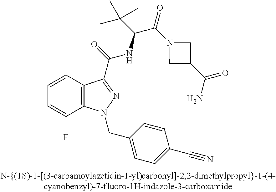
C1=CC2=C(C(F)=C1)N(CC1=CC=C(C#N)C=C1)N=C2C(=O)NC(C(C)(C)C)C(=O)N1CC(C(=O)N)C1
